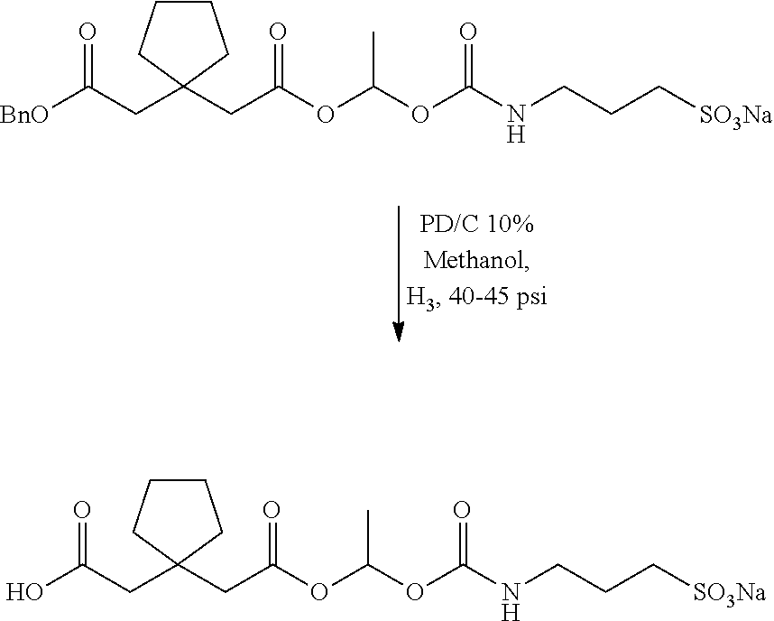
[BnO]C(CC1(CC(OC(OC(NCCC[SO3Na])=O)C)=O)CCCC1)=O.OC(CC1(CC(OC(OC(NCCC[SO3Na])=O)C)=O)CCCC1)=O
